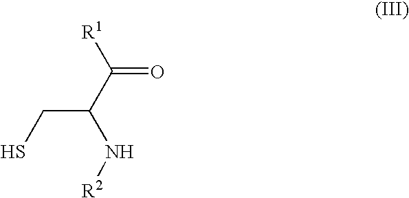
[R1]C(C(N[R2])CS)=O
